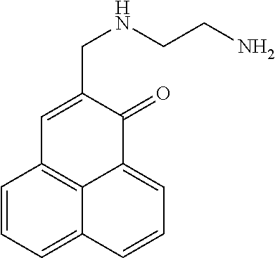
C1=CC=C2C3=C1C=C(CNCCN)C(=O)C3=CC=C2
